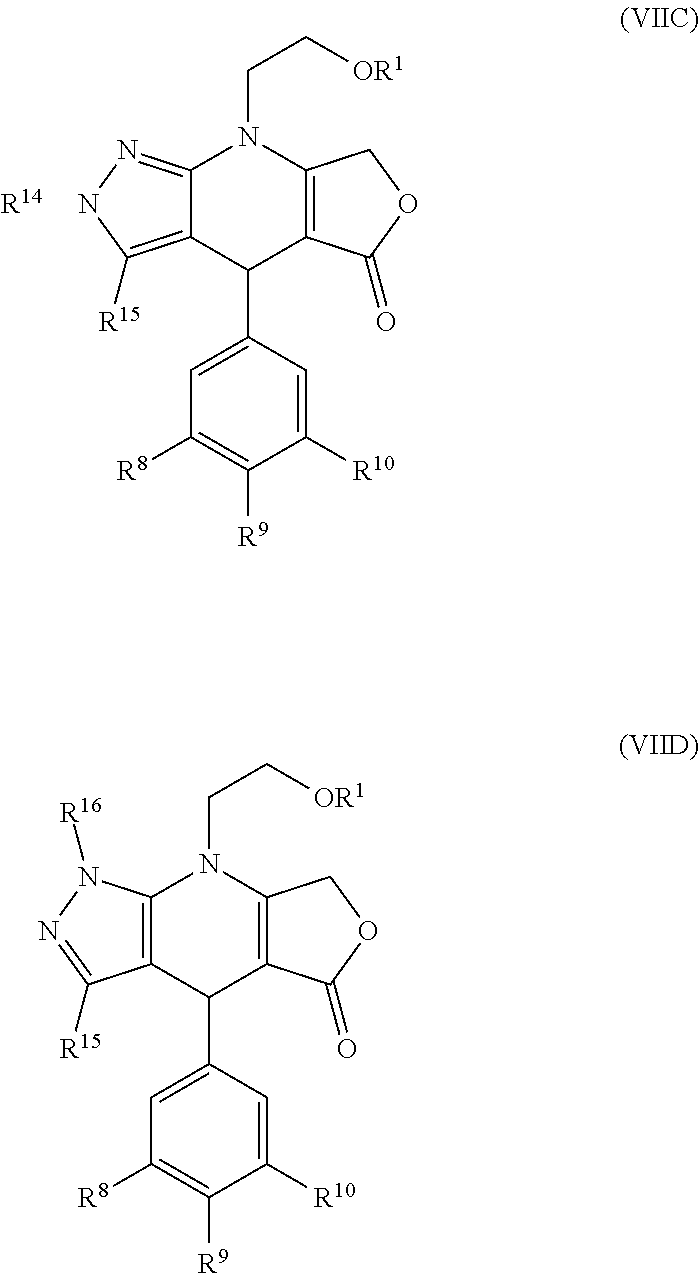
C12=C([R15])NN=C1N(CC[OR1])C1=C(C2C2=CC([R8])=C([R9])C([R10])=C2)C(=O)OC1.[R14].C12=C(N(CC[OR1])C3=C(C1C1=CC([R8])=C([R9])C([R10])=C1)C(=O)OC3)N([R16])N=C2[R15]
